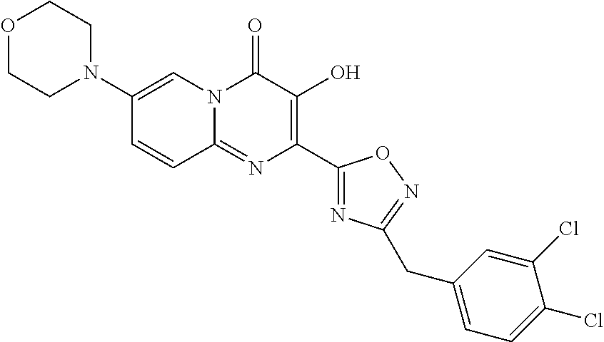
O1CCN(C2=CN3C(=NC(C4=NC(CC5=CC=C(Cl)C(Cl)=C5)=NO4)=C(O)C3=O)C=C2)CC1
